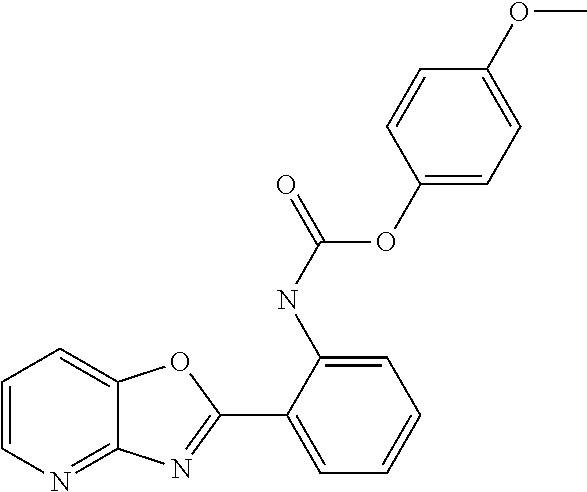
C1(NC(=O)OC2=CC=C(OC)C=C2)=CC=CC=C1C1=NC2=NC=CC=C2O1
